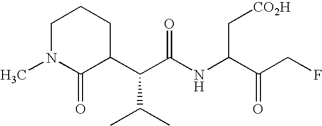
C1(C(C(C)C)C(NC(C[CO2H])C(CF)=O)=O)CCCN(C)C1=O
